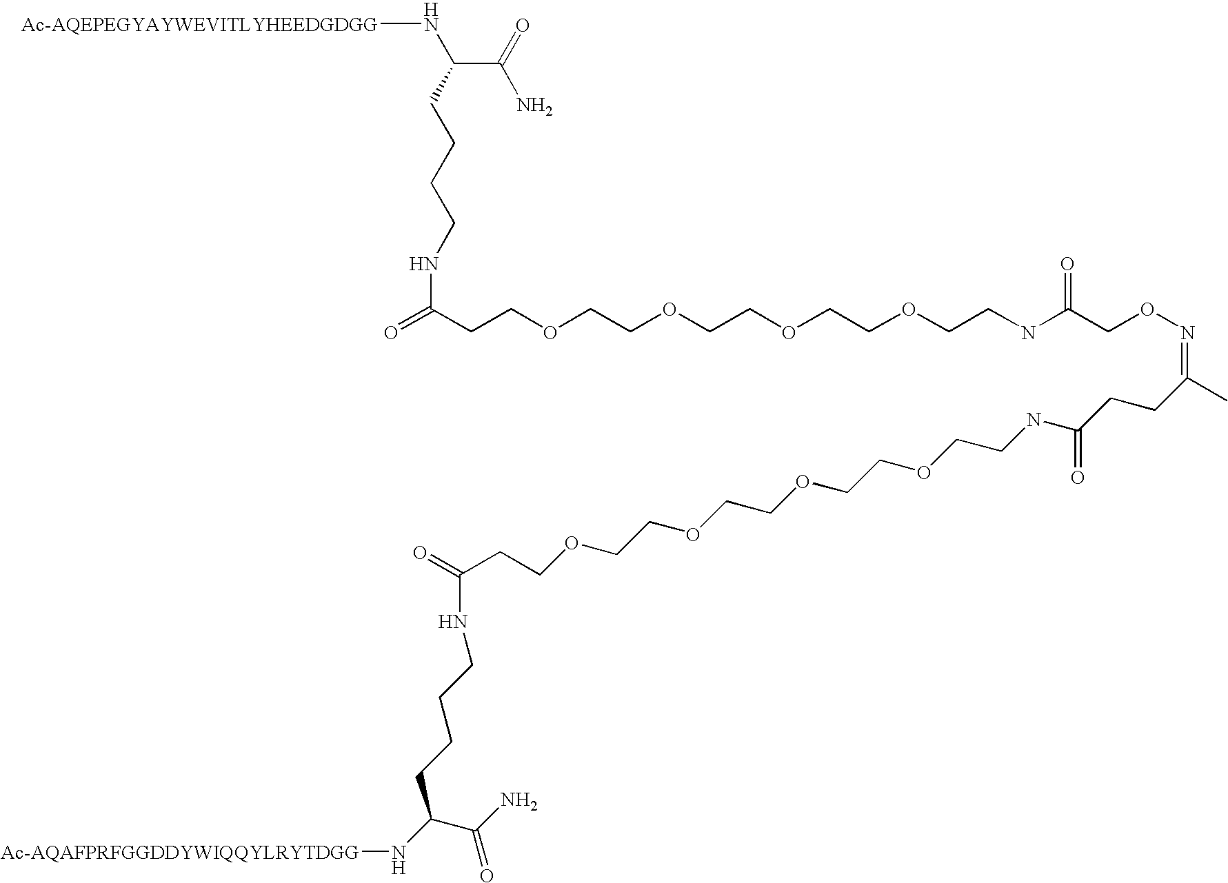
[Ac-AQEPEGYAYWEVITLYHEEDGDGG]NC(C(=O)N)CCCCNC(=O)CCOCCOCCOCCOCCNC(CON=C(C)CCC(NCCOCCOCCOCCOCCC(NCCCCC(C(=O)N)N[Ac-AQAFPRFGGDDYWIQQYLRYTDGG])=O)=O)=O
